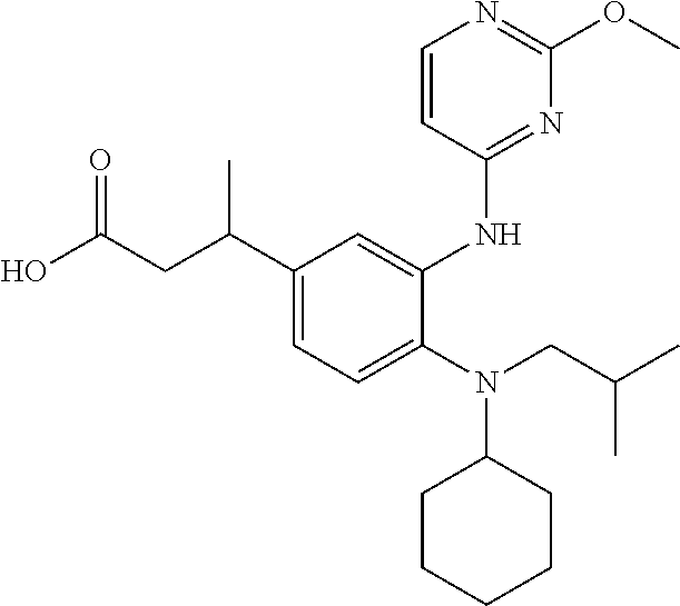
C1(C(CC(O)=O)C)=CC=C(N(CC(C)C)C2CCCCC2)C(NC2=NC(OC)=NC=C2)=C1
